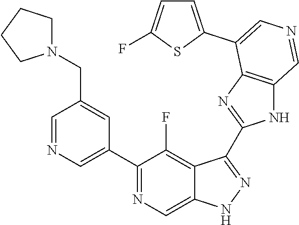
C1(C2=CN=CC(CN3CCCC3)=C2)=NC=C2C(=C1F)C(C1=NC3=C(N1)C=NC=C3C1=CC=C(F)S1)=NN2
